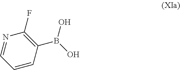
N1=CC=CC(B(O)O)=C1F
